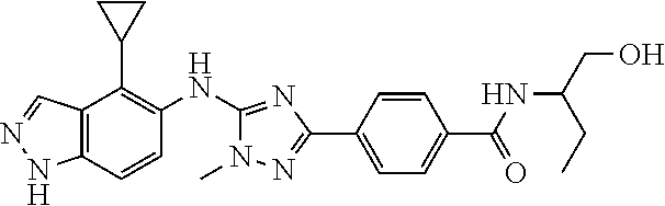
C12=C(C=CC(NC3=NC(C4=CC=C(C(=O)NC(CC)CO)C=C4)=NN3C)=C1C1CC1)NN=C2
